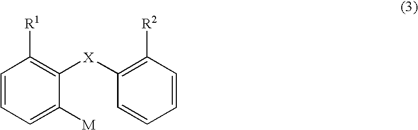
C1=CC=C([M])C([X]C2=C([R2])C=CC=C2)=C1[R1]
